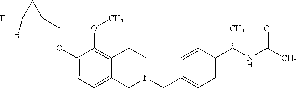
C1(OCC2CC2(F)F)=CC=C2C(=C1OC)CCN(CC1=CC=C(C(NC(C)=O)C)C=C1)C2
